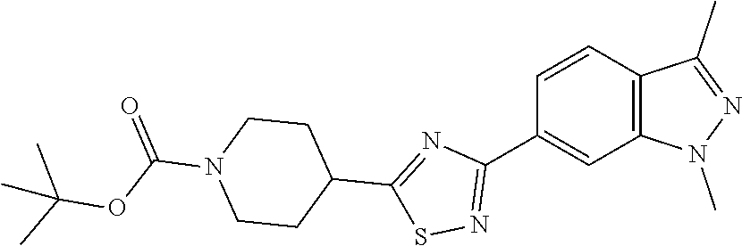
C1=CC(C2=NSC(C3CCN(C(OC(C)(C)C)=O)CC3)=N2)=CC2=C1C(C)=NN2C
